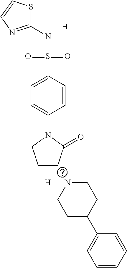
C1(NS(C2=CC=C(N3CCCC3=O)C=C2)(=O)=O)=NC=CS1.[H].[H].N1CCC(C2=CC=CC=C2)CC1
